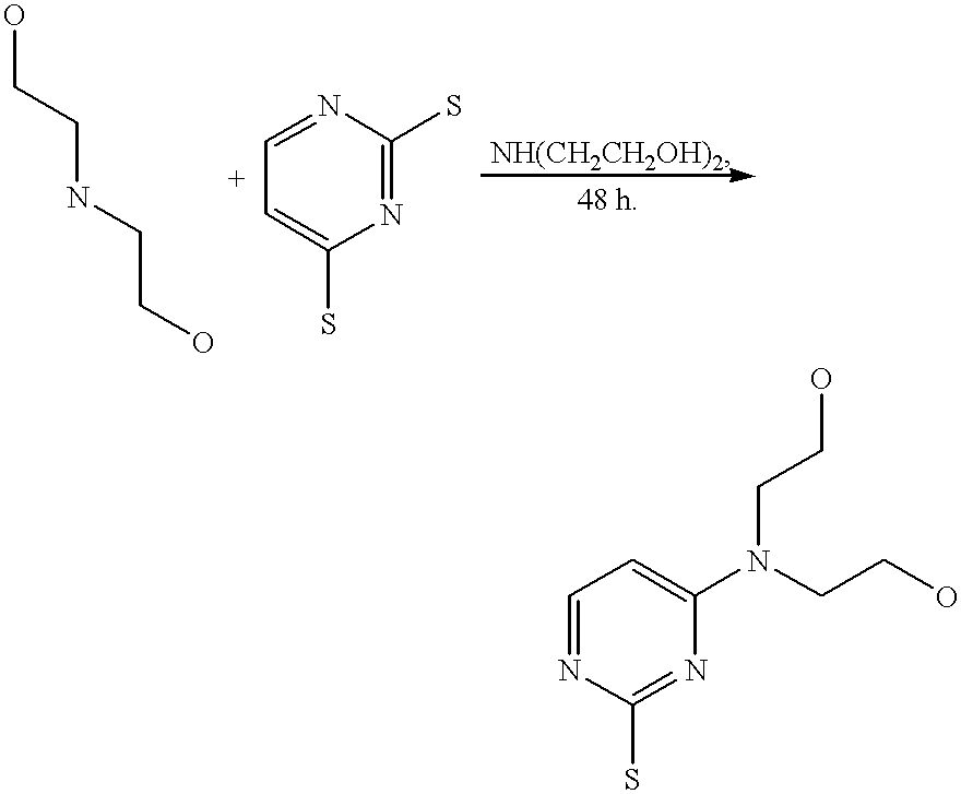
C1(S)=NC(S)=CC=N1.OCCNCCO.C1=NC(S)=NC(N(CCO)CCO)=C1
